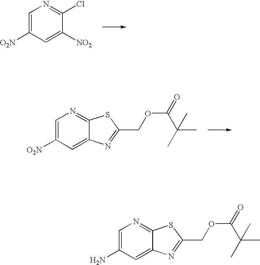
C1=C([O2N])C=C([NO2])C(Cl)=N1.C1=C([O2N])C=C2C(=N1)SC(COC(=O)C(C)(C)C)=N2.C1=C(N)C=C2C(=N1)SC(COC(=O)C(C)(C)C)=N2
